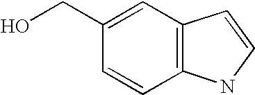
C1=CC2=C(C=C1CO)C=CN2
